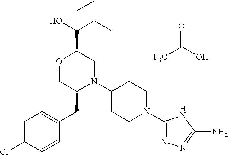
[F3C]C(O)=O.C1=C(Cl)C=CC(CC2N(C3CCN(C4=NN=C(N)N4)CC3)CC(C(O)(CC)CC)OC2)=C1
